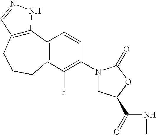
C12=C(CCCC3=C1C=CC(N1CC(C(NC)=O)OC1=O)=C3F)C=NN2
